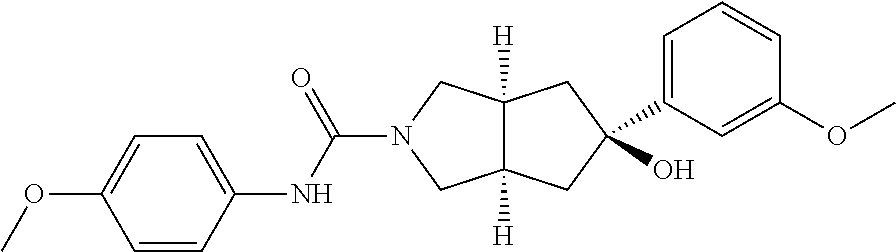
C12([H])C([H])(CC(O)(C3=CC=CC(OC)=C3)C1)CN(C(NC1=CC=C(OC)C=C1)=O)C2
